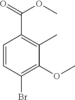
C1=CC(Br)=C(OC)C(C)=C1C(=O)OC
